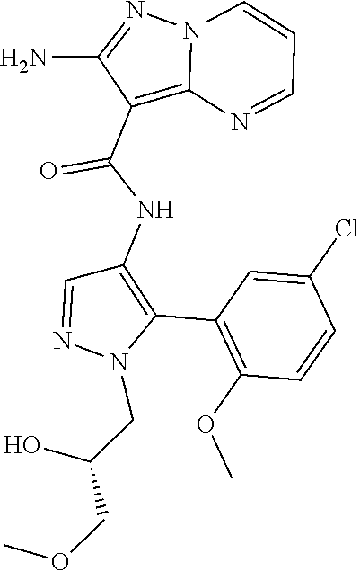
C1(C2=C(NC(C3=C4N(N=C3N)C=CC=N4)=O)C=NN2CC(COC)O)=C(OC)C=CC(Cl)=C1
